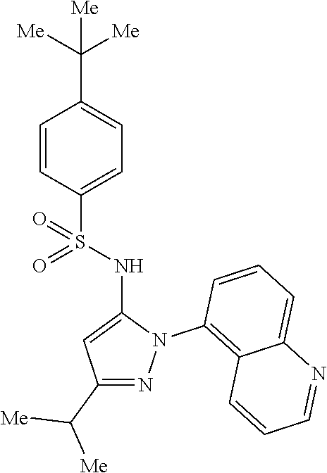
C1=CC(S(NC2=CC(C([Me])[Me])=NN2C2=C3C(=CC=C2)N=CC=C3)(=O)=O)=CC=C1C([Me])([Me])[Me]
